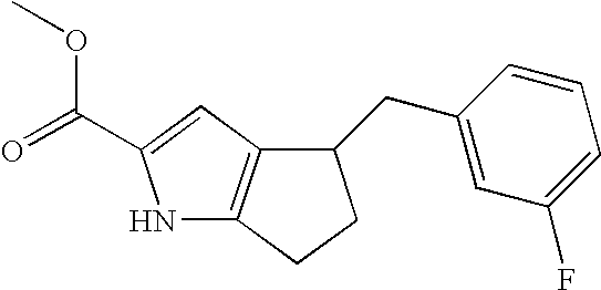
N1C2=C(C=C1C(=O)OC)C(CC1=CC(F)=CC=C1)CC2
